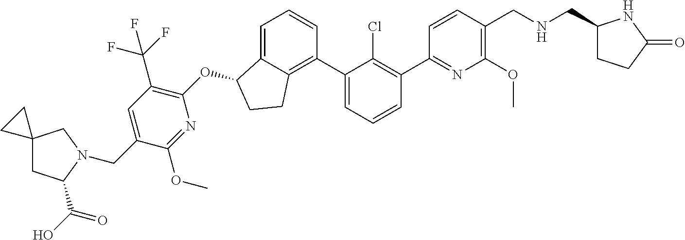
O(C1C2=CC=CC(C3=CC=CC(C4=NC(OC)=C(CNCC5CCC(=O)N5)C=C4)=C3Cl)=C2CC1)C1=C(C(F)(F)F)C=C(CN2C(C(O)=O)CC3(C2)CC3)C(OC)=N1
